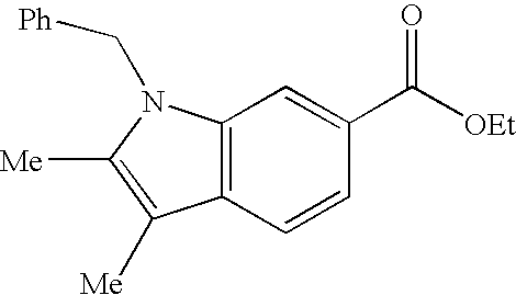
C12=C(C=CC(C(=O)[OEt])=C1)C([Me])=C([Me])N2C[Ph]
